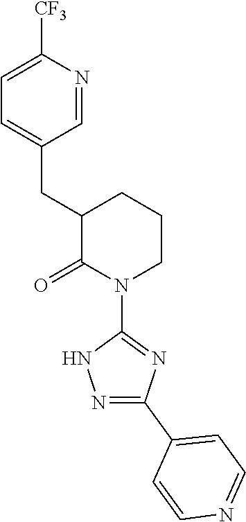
C1=C([CF3])N=CC(CC2C(=O)N(C3=NC(C4=CC=NC=C4)=NN3)CCC2)=C1
